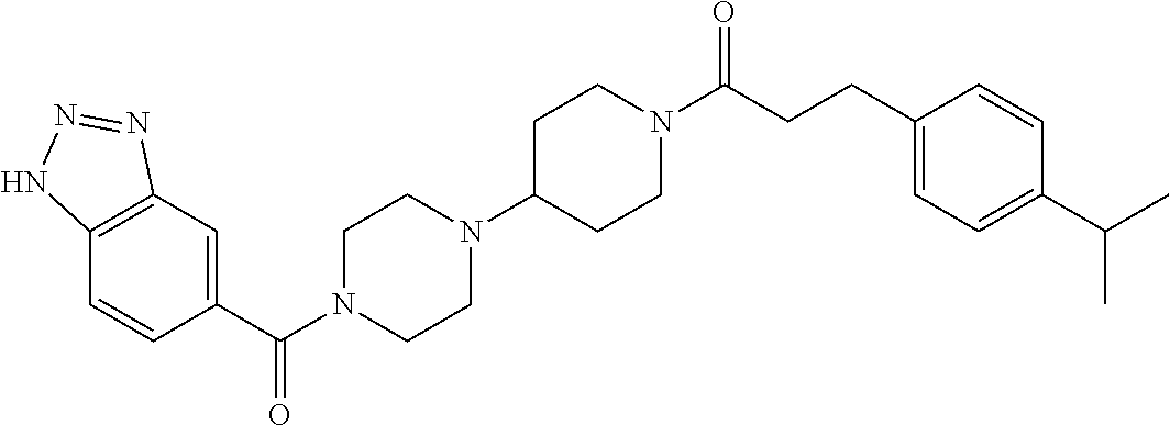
C12=C(C=C(C(N3CCN(C4CCN(C(CCC5=CC=C(C(C)C)C=C5)=O)CC4)CC3)=O)C=C1)N=NN2
